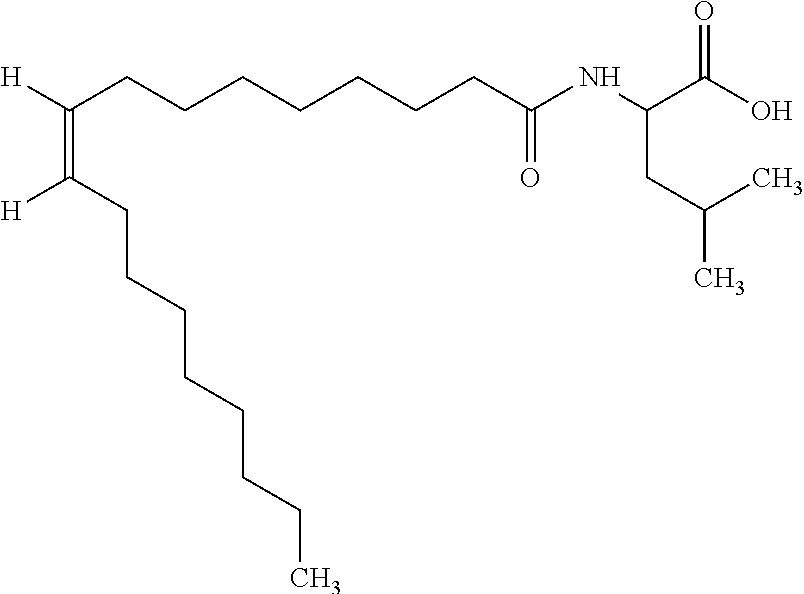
C(CCCCCCC(NC(C(O)=O)CC(C)C)=O)C([H])=C(CCCCCCCC)[H]
